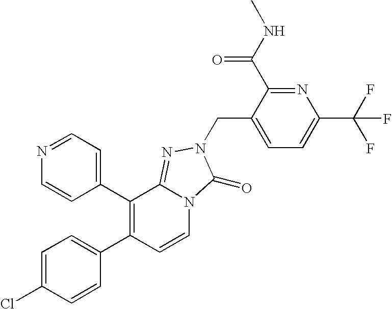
C1(C2=C(C3=CC=C(Cl)C=C3)C=CN3C2=NN(CC2=CC=C(C(F)(F)F)N=C2C(NC)=O)C3=O)=CC=NC=C1
